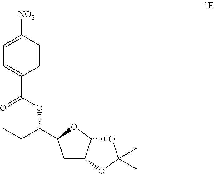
C1C2C(OC1C(CC)OC(C1=CC=C([NO2])C=C1)=O)OC(C)(C)O2
